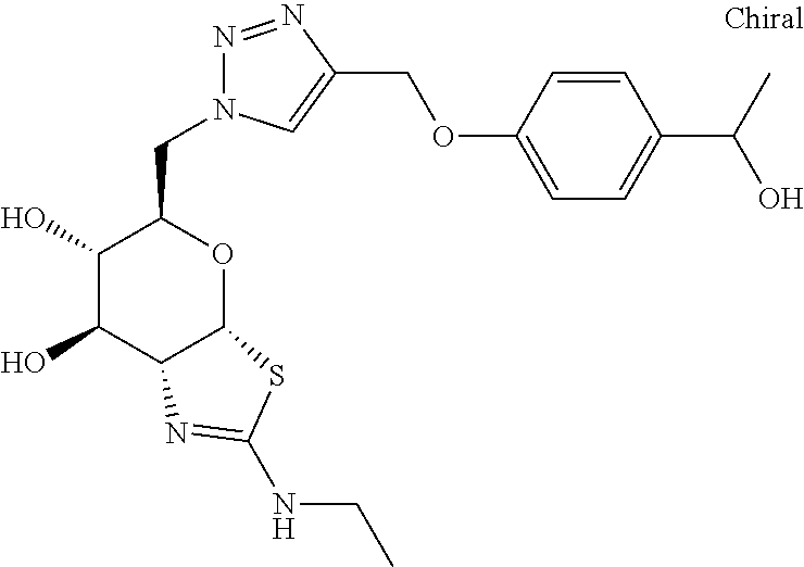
C1(O)C(O)C2C(OC1CN1N=NC(COC3=CC=C(C(C)O)C=C3)=C1)SC(NCC)=N2
